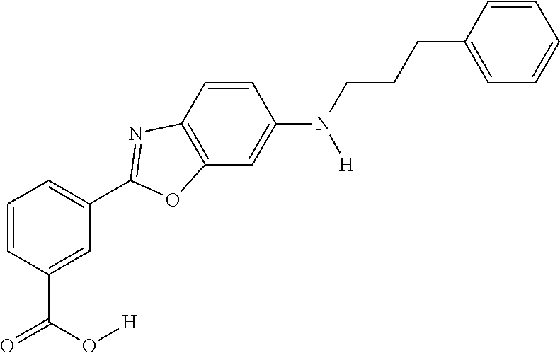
C1=C(C(O[H])=O)C=CC=C1C1=NC2=C(C=C(N(CCCC3=CC=CC=C3)[H])C=C2)O1
